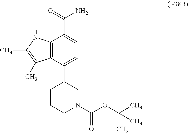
C12=C(C(C3CCCN(C(OC(C)(C)C)=O)C3)=CC=C1C(=O)N)C(C)=C(C)N2
